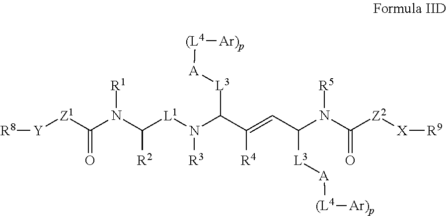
[R8][Y][Z1]C(=O)N([R1])C([R2])[L1]N([R3])C([L3][A][(L4][Ar)p])C([R4])=CC([L3][A][(L4][Ar)p])N([R5])C(=O)[Z2][X][R9]
